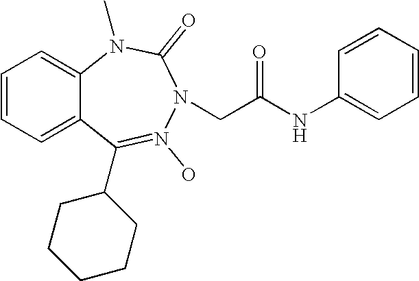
C1=CC=C2C(=C1)N(C)C(=O)N(CC(NC1=CC=CC=C1)=O)N(O)=C2C1CCCCC1
